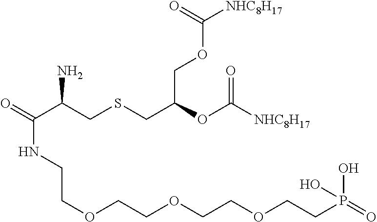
O=C(C(CSCC(OC([NHC8H17])=O)COC([NHC8H17])=O)N)NCCOCCOCCOCCP(=O)(O)O
